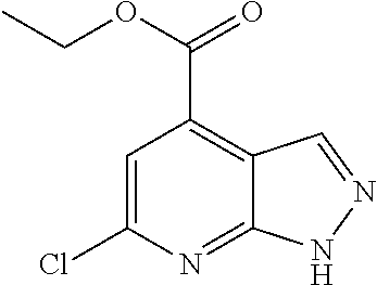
C1=C(Cl)N=C2C(=C1C(OCC)=O)C=NN2
